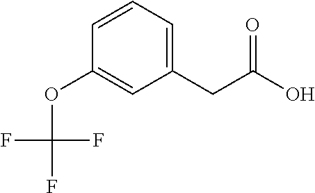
C1=CC=C(CC(O)=O)C=C1OC(F)(F)F
